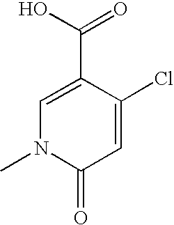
C1=C(C(O)=O)C(Cl)=CC(=O)N1C
